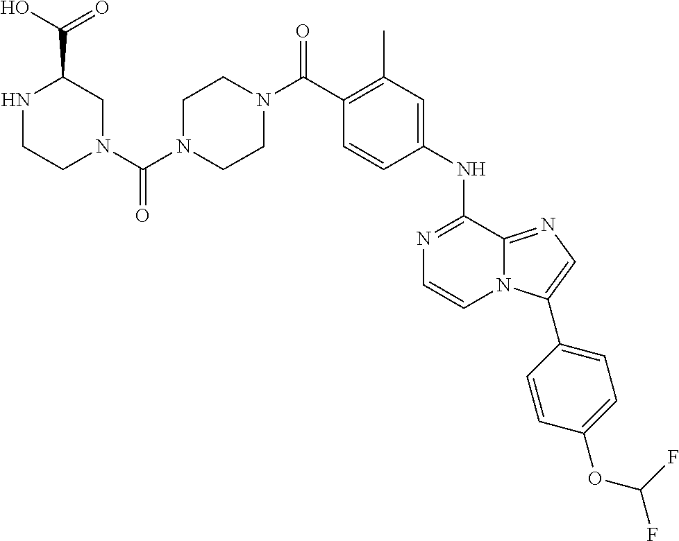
C1(C)=C(C(N2CCN(C(N3CC(C(O)=O)NCC3)=O)CC2)=O)C=CC(NC2=NC=CN3C2=NC=C3C2=CC=C(OC(F)F)C=C2)=C1
